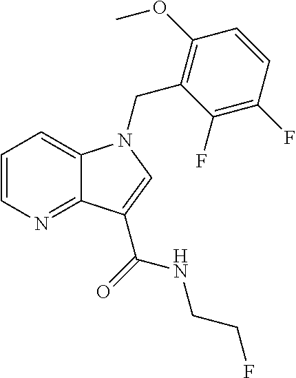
C1=CN=C2C(=C1)N(CC1=C(OC)C=CC(F)=C1F)C=C2C(=O)NCCF
